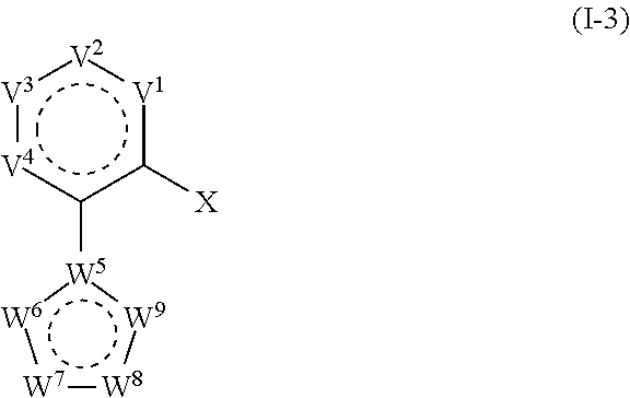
[W8]1:[W7]:[W6]:[W5](-c2[V4]:[V3]:[V2]:[V1]c2[X]):[W9]:1
